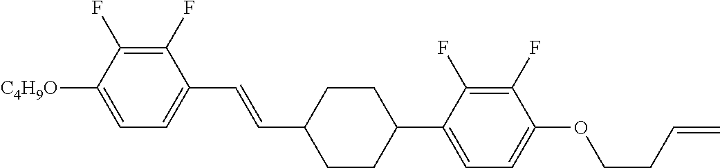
C1(F)=C(F)C([C4H9O])=CC=C1C=CC1CCC(C2=CC=C(OCCC=C)C(F)=C2F)CC1
